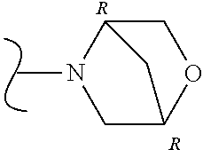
CN1C2COC(C1)C2.[R].[R]
